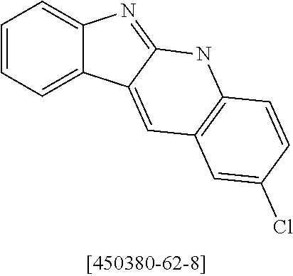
C1=CC=C2C(=C1)N=C1C2=CC2=C(N1)C=CC(Cl)=C2
